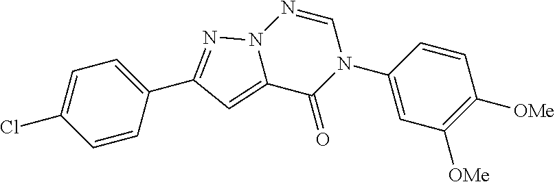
C1(Cl)=CC=C(C2=NN3C(=C2)C(=O)N(C2=CC([OMe])=C([OMe])C=C2)C=N3)C=C1
